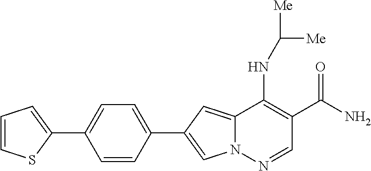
N12C(=CC(C3=CC=C(C4=CC=CS4)C=C3)=C1)C(NC([Me])[Me])=C(C(N)=O)C=N2
